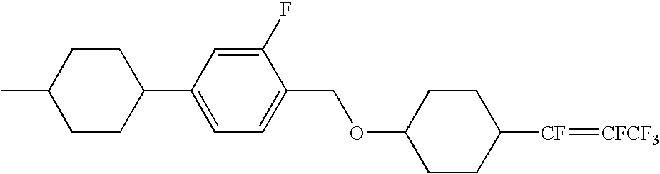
C1CC([CF]=[CFCF3])CCC1OCC1=CC=C(C2CCC(C)CC2)C=C1F
